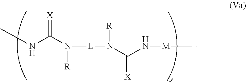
CNC(N([R])[L]N([R])C(N[M]C)=[X])=[X]
